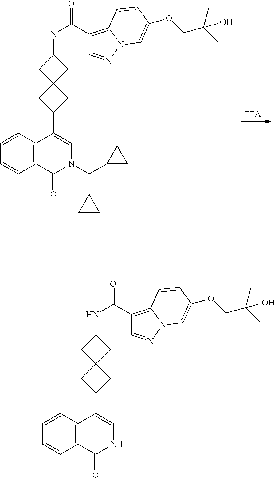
C1=CC2=C(C=C1)C(=O)N(C(C1CC1)C1CC1)C=C2C1CC2(C1)CC(NC(=O)C1=C3N(N=C1)C=C(OCC(C)(C)O)C=C3)C2.C1=CC2=C(C=C1)C(=O)NC=C2C1CC2(C1)CC(NC(=O)C1=C3N(N=C1)C=C(OCC(C)(C)O)C=C3)C2
